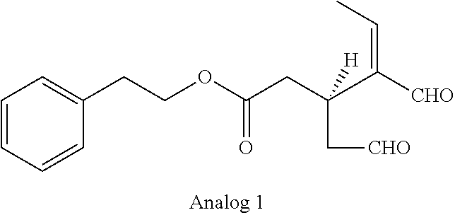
C1=CC=CC(CCOC(CC(C[CHO])(C([CHO])=CC)[H])=O)=C1
